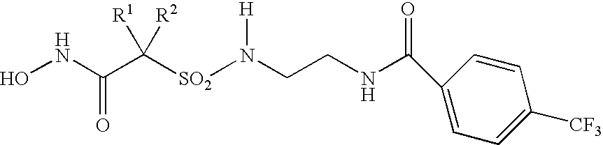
N(CCNC(C1=CC=C([CF3])C=C1)=O)([SO2]C(C(NO)=O)([R1])[R2])[H]
